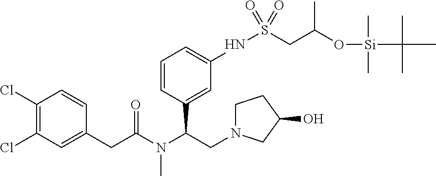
C1(CC(N(C(CN2CCC(O)C2)C2=CC(NS(CC(O[Si](C)(C)C(C)(C)C)C)(=O)=O)=CC=C2)C)=O)=CC(Cl)=C(Cl)C=C1
